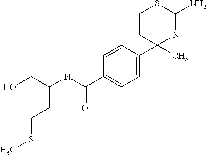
C(NC(C1=CC=C(C2(C)N=C(N)SCC2)C=C1)=O)(CO)CCSC
